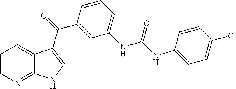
C1=CN=C2C(=C1)C(C(C1=CC(NC(=O)NC3=CC=C(Cl)C=C3)=CC=C1)=O)=CN2
